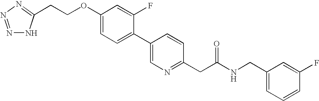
C1(OCCC2=NN=NN2)=CC=C(C2=CN=C(CC(NCC3=CC=CC(F)=C3)=O)C=C2)C(F)=C1
